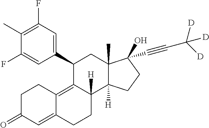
CC1=C(F)C=C(C2C3=C4C(=CC(=O)CC4)CCC3([H])C3([H])C(C)(C2)C(O)(C#CC([D])([D])[D])CC3)C=C1F
